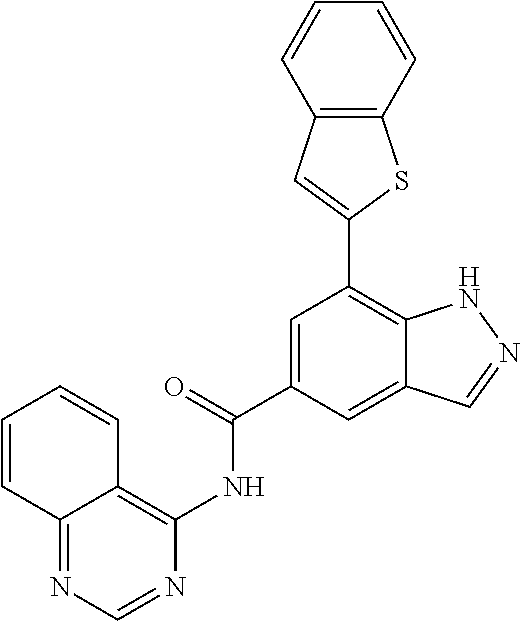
C1=C(C(=O)NC2=C3C(=NC=N2)C=CC=C3)C=C2C(=C1C1=CC3=C(S1)C=CC=C3)NN=C2
